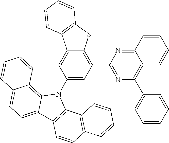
C12=NC(C3=C4C(=CC(N5C6=C7C(=CC=C6C6=C5C5=C(C=C6)C=CC=C5)C=CC=C7)=C3)C3=C(S4)C=CC=C3)=NC(C3=CC=CC=C3)=C1C=CC=C2
